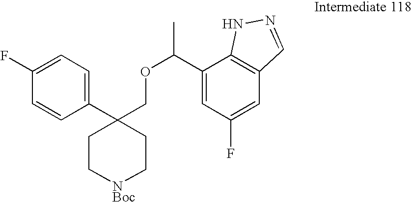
C1(C(OCC2(C3=CC=C(F)C=C3)CC[NBoc]CC2)C)=CC(F)=CC2=C1NN=C2
